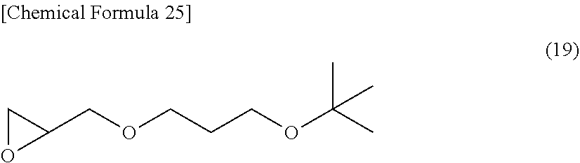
C1(COCCCOC(C)(C)C)CO1
